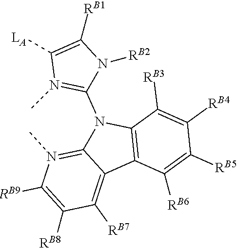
C1([RB6])=C([RB5])C([RB4])=C([RB3])C2=C1C1=C([RB7])C([RB8])=C([RB9])N(C)=C1N2C1=N(C)C([LA])=C([RB1])N1[RB2]
